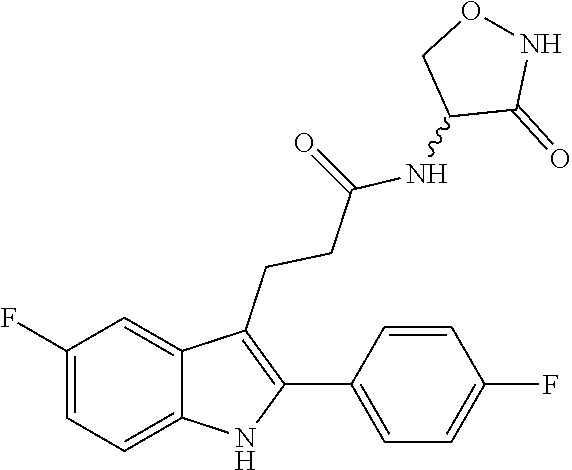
C1=C(F)C=C2C(CCC(=O)NC3C(=O)NOC3)=C(C3=CC=C(F)C=C3)NC2=C1
